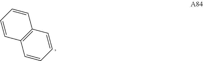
C1=CC=CC2=C1C=CC=C2
